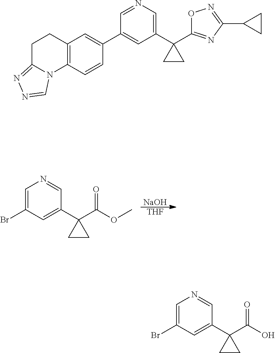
[NaOH].[THF].C1=C(Br)C=C(C2(C(=O)OC)CC2)C=N1.C12=C(C=CC(C3=CC(C4(C5=NC(C6CC6)=NO5)CC4)=CN=C3)=C1)N1C(=NN=C1)CC2.C1=C(Br)C=C(C2(C(=O)O)CC2)C=N1
